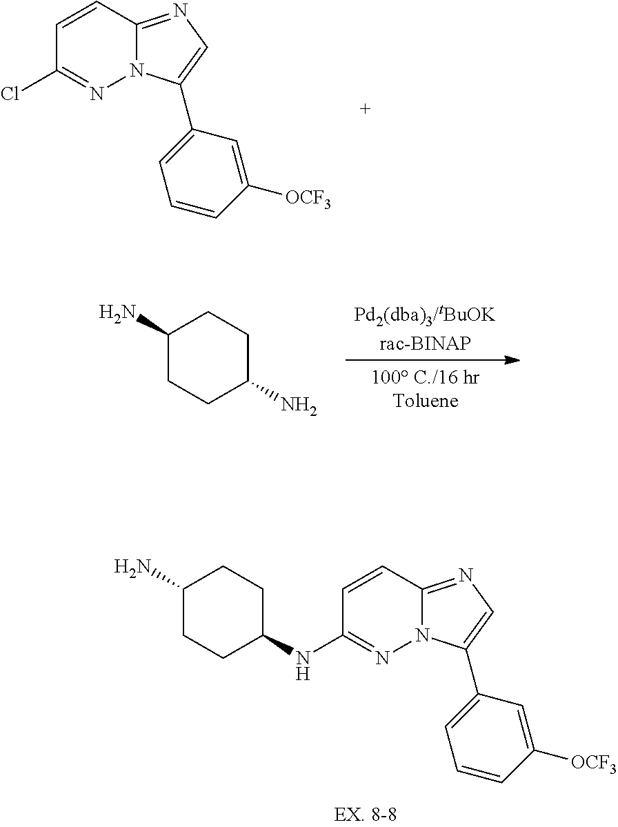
C1(Cl)=NN2C(=NC=C2C2=CC=CC([OCF3])=C2)C=C1.C1(NC2CCC(N)CC2)=NN2C(=NC=C2C2=CC=CC([OCF3])=C2)C=C1.[Pd2(dba)3/tBuOKrac-BINAP].[100 C./16 hrToluene].C1(N)CCC(N)CC1
